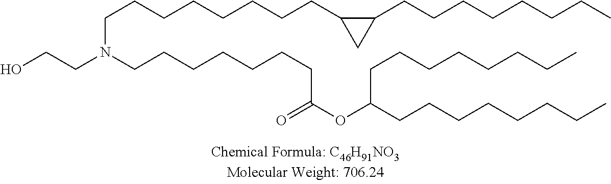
OCCN(CCCCCCCC(OC(CCCCCCCC)CCCCCCCC)=O)CCCCCCCCC1CC1CCCCCCCC
